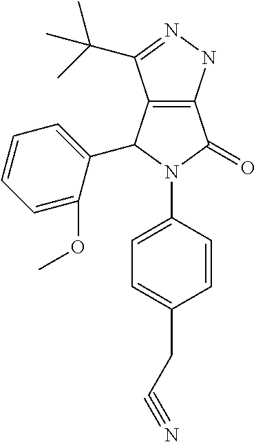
C12=C(NN=C1C(C)(C)C)C(=O)N(C1=CC=C(CC#N)C=C1)C2C1=CC=CC=C1OC
